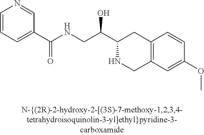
C1=CC=C(C(NCC(C2NCC3=C(C2)C=CC(OC)=C3)O)=O)C=N1
